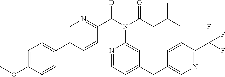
C1(C2=CN=C(C(N(C(CC(C)C)=O)C3=CC(CC4=CN=C(C(F)(F)F)C=C4)=CC=N3)[D])C=C2)=CC=C(OC)C=C1
